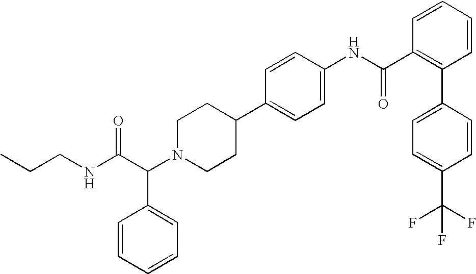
C(C(N1CCC(C2=CC=C(NC(C3=C(C4=CC=C(C(F)(F)F)C=C4)C=CC=C3)=O)C=C2)CC1)C1=CC=CC=C1)(NCCC)=O
